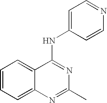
C1(C)=NC2=CC=CC=C2C(NC2=CC=NC=C2)=N1
